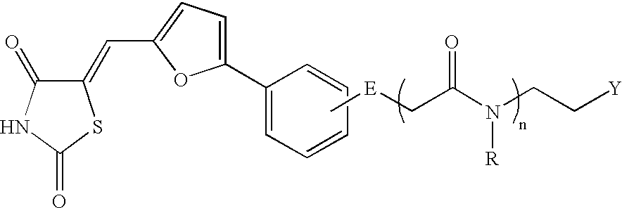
C1(=CC2=CC=C(C3=CC=CC=C3)O2)C(=O)NC(=O)S1.C[E]CC(N(CC[Y])[R])=O
